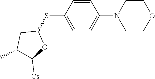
C1=CC(SC2CC(C)C([Cs])O2)=CC=C1N1CCOCC1
